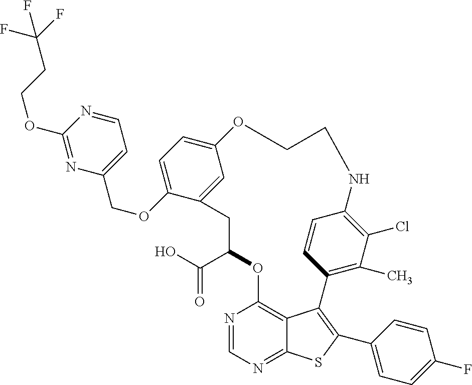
C1(C(O)=O)OC2=C3C(=NC=N2)SC(C2=CC=C(F)C=C2)=C3C2=C(C)C(Cl)=C(C=C2)NCCOC2=CC=C(OCC3=CC=NC(OCCC(F)(F)F)=N3)C(=C2)C1
